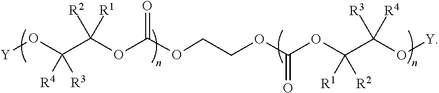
C(OC(C(O[Y])([R3])[R4])([R1])[R2])(OCCOC(OC(C(O[Y])([R3])[R4])([R1])[R2])=O)=O
